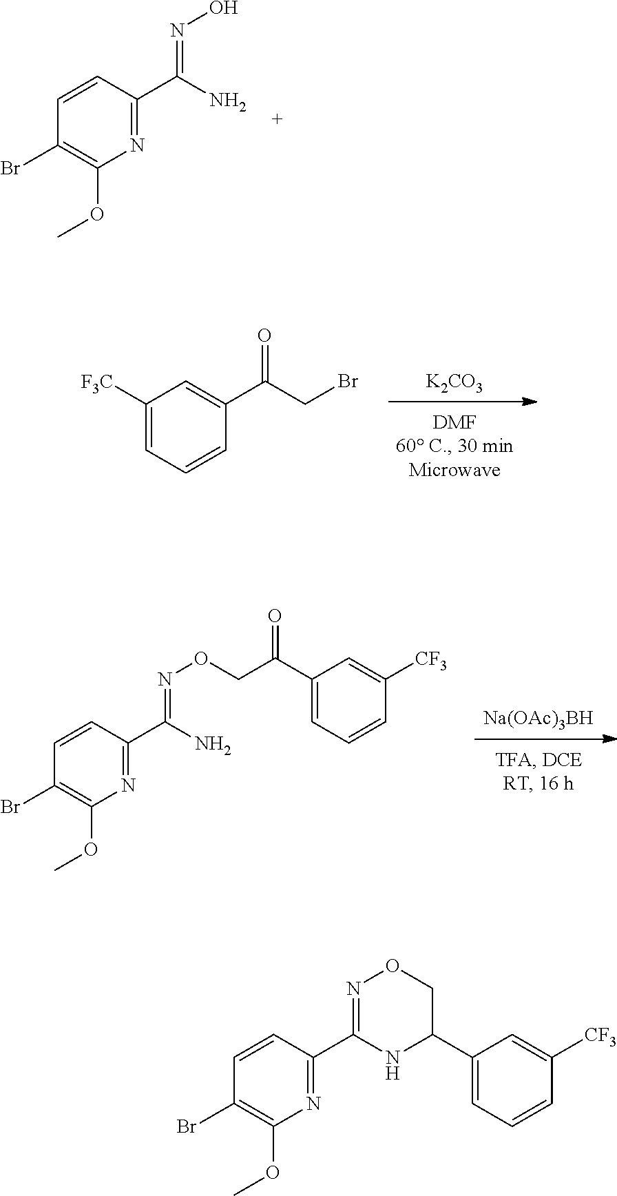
C1(Br)=C(OC)N=C(C2=NOCC(C3=CC=CC([CF3])=C3)N2)C=C1.C1(Br)=C(OC)N=C(C(=NO)N)C=C1.[K2CO3].C1([F3C])=CC=CC(C(=O)CBr)=C1.[Na(OAc)3BH].C1(Br)=C(OC)N=C(C(=NOCC(C2=CC=CC([CF3])=C2)=O)N)C=C1
